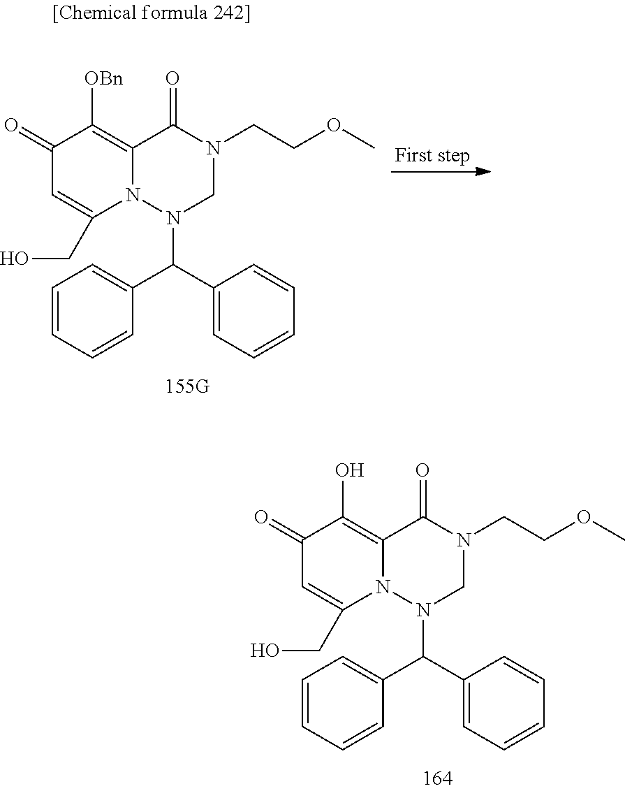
C1(=O)C=C(CO)N2C(=C1O)C(=O)N(CCOC)CN2C(C1=CC=CC=C1)C1=CC=CC=C1.C1(=O)C=C(CO)N2C(=C1[OBn])C(=O)N(CCOC)CN2C(C1=CC=CC=C1)C1=CC=CC=C1
